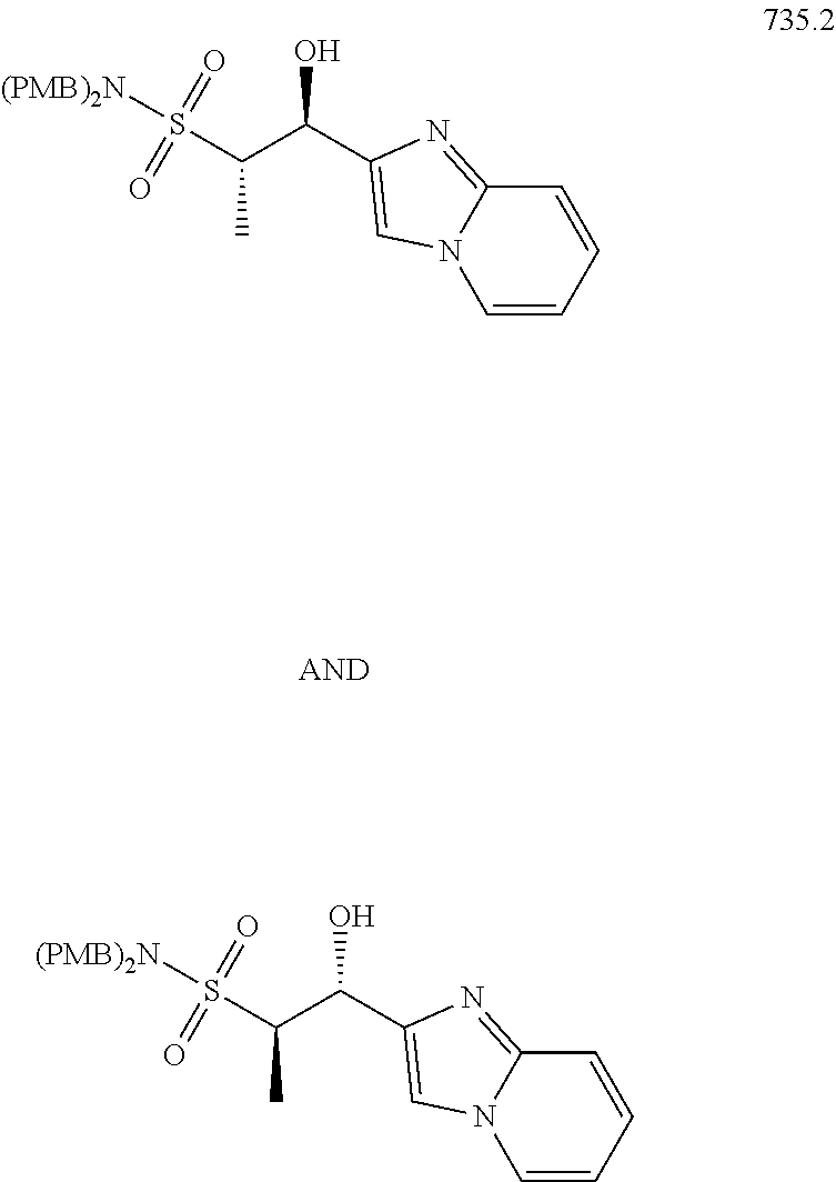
S(C(C(O)C1=CN2C=CC=CC2=N1)C)([(PMB)2N])(=O)=O.S(C(C(O)C1=CN2C=CC=CC2=N1)C)([(PMB)2N])(=O)=O
